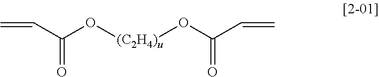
C=CC(O[(C2H4)u]OC(C=C)=O)=O
